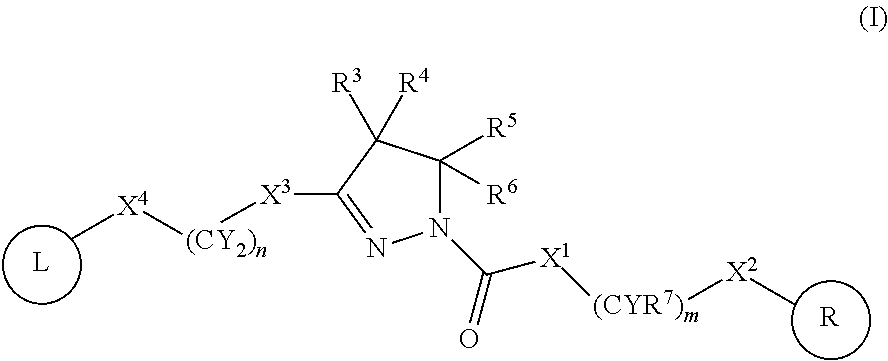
[L].N1(C(=O)[X1][(CYR7)m][X2]C)C([R5])([R6])C([R3])([R4])C([X3][(CY2)n][X4]C)=N1.[R]
